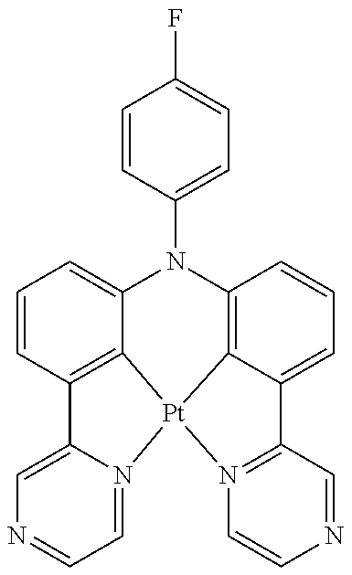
C1=CC(N2C3=CC=CC4=C3[Pt]3(C5=C2C=CC=C5C2=N3C=CN=C2)N2=CC=NC=C42)=CC=C1F
